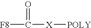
[F8]C([X][POLY])=O
